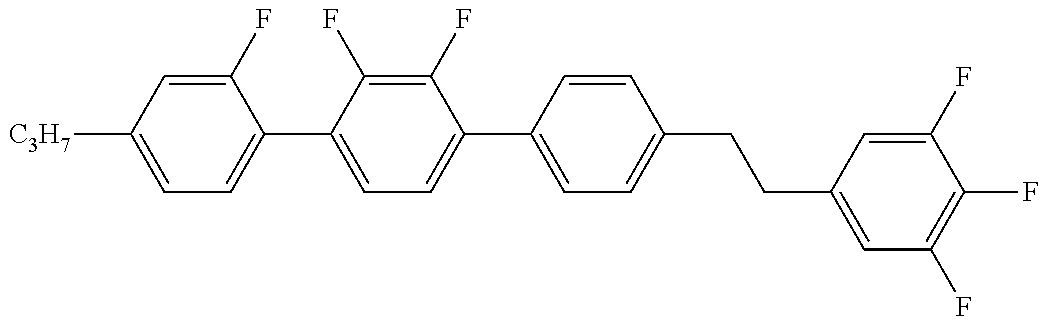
C1=C([C3H7])C=C(F)C(C2=CC=C(C3=CC=C(CCC4=CC(F)=C(F)C(F)=C4)C=C3)C(F)=C2F)=C1
